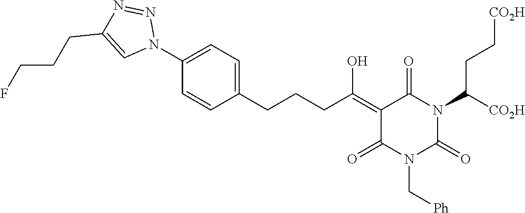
C1=CC(CCCC(=C2C(=O)N(C([CO2H])CC[CO2H])C(=O)N(C[Ph])C2=O)O)=CC=C1N1N=NC(CCCF)=C1
